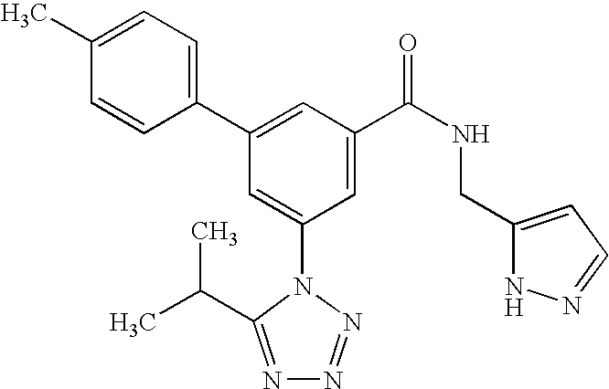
C1(C2=CC(C(NCC3=CC=NN3)=O)=CC(N3C(C(C)C)=NN=N3)=C2)=CC=C(C)C=C1
